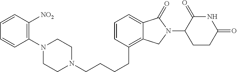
C(CCC1=C2C(=CC=C1)C(=O)N(C1C(=O)NC(=O)CC1)C2)CN1CCN(C2=C([NO2])C=CC=C2)CC1
